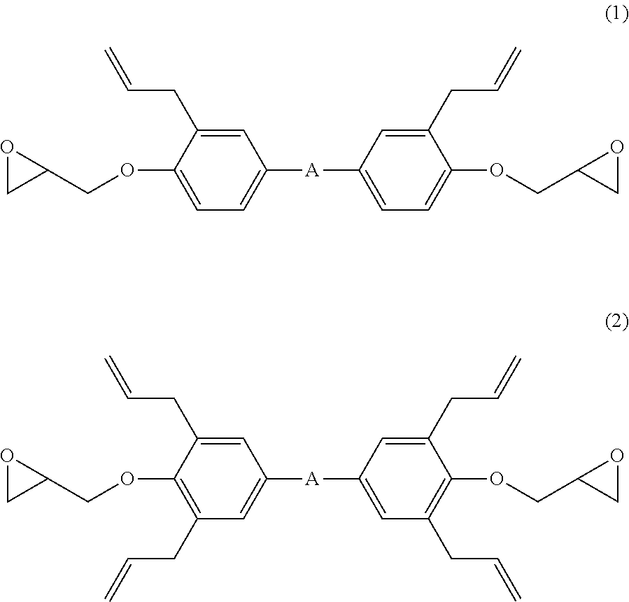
C1(OCC2OC2)=CC=C([A]C2=CC=C(OCC3OC3)C(CC=C)=C2)C=C1CC=C.C1(OCC2OC2)=C(CC=C)C=C([A]C2=CC(CC=C)=C(OCC3OC3)C(CC=C)=C2)C=C1CC=C
